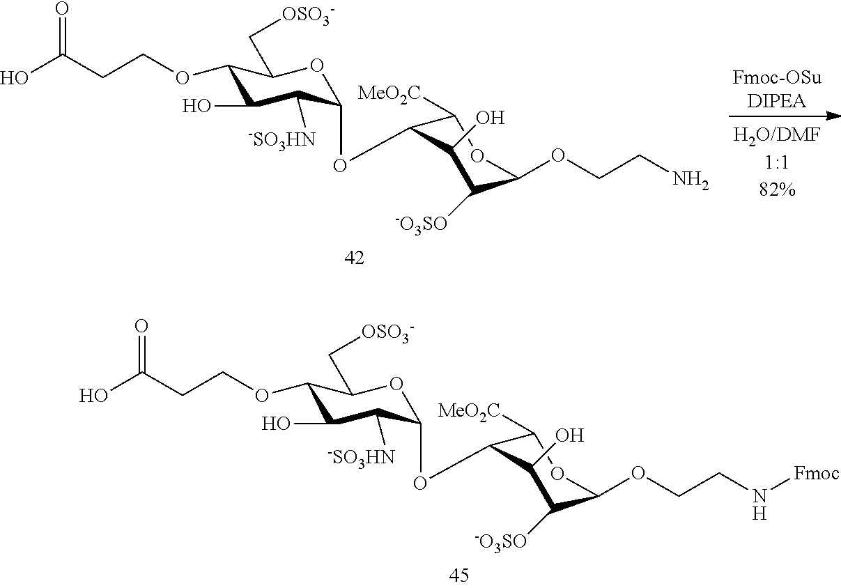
OC(CCOC1C(O)C([-SO3HN])C(OC2C([MeO2C])OC(OCCN[Fmoc])C([-O3SO])C2O)OC1C[OSO3-])=O.[Fmoc-OSuDIPEA].OC(CCOC1C(O)C([-SO3HN])C(OC2C([MeO2C])OC(OCCN)C([-O3SO])C2O)OC1C[OSO3-])=O
